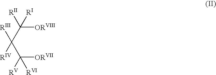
C([ORVIII])(C([RIII])(C([ORVII])([RV])[RVI])[RIV])([RII])[RI]
